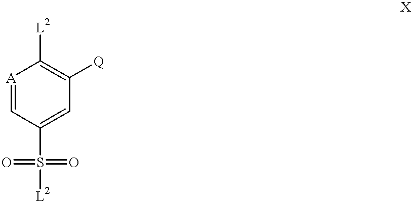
[A]1=CC(S([L2])(=O)=O)=CC([Q])=C1[L2]
